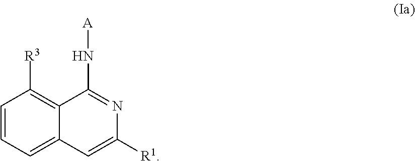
C1=CC=C2C(=C1[R3])C(N[A])=NC([R1])=C2
